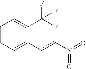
C1=CC=C(C=CN(=O)=O)C(C(F)(F)F)=C1
